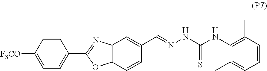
C1=CC([F3CO])=CC=C1C1=NC2=C(O1)C=CC(C=NNC(NC1=C(C)C=CC=C1C)=S)=C2
